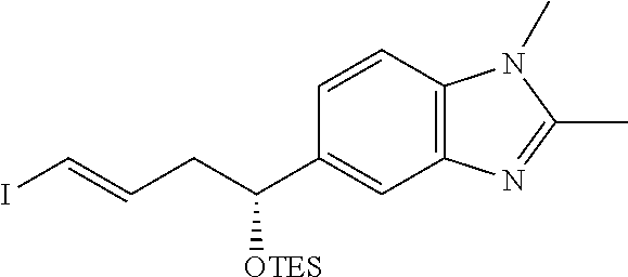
IC=CCC(C1=CC2=C(C=C1)N(C)C(C)=N2)[OTES]
